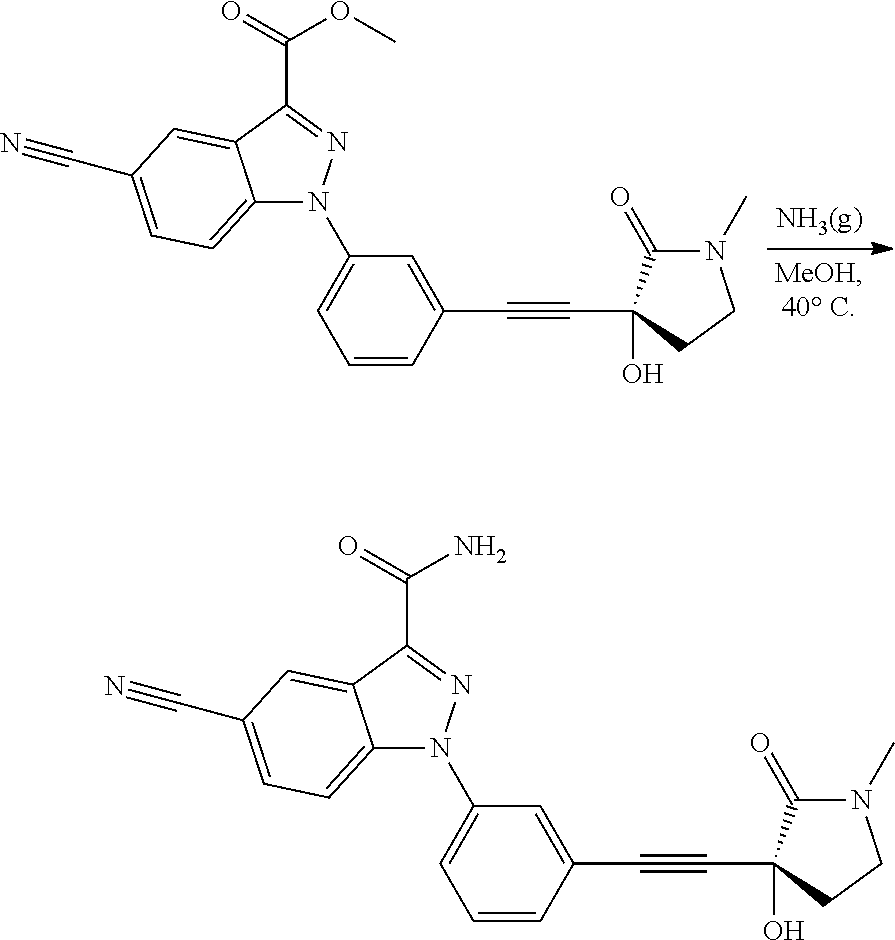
C12=CC=C(C#N)C=C1C(C(OC)=O)=NN2C1=CC=CC(C#CC2(O)C(=O)N(C)CC2)=C1.C12=CC=C(C#N)C=C1C(C(N)=O)=NN2C1=CC=CC(C#CC2(O)C(=O)N(C)CC2)=C1
